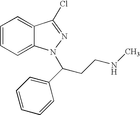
C1=CC=C2C(=C1)C(Cl)=NN2C(CCNC)C1=CC=CC=C1
